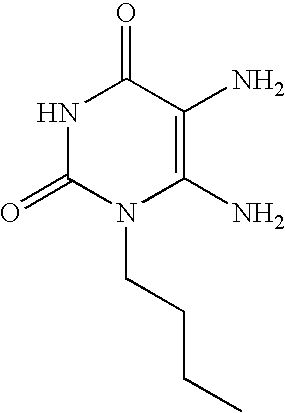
N1C(=O)N(CCCC)C(N)=C(N)C1=O
